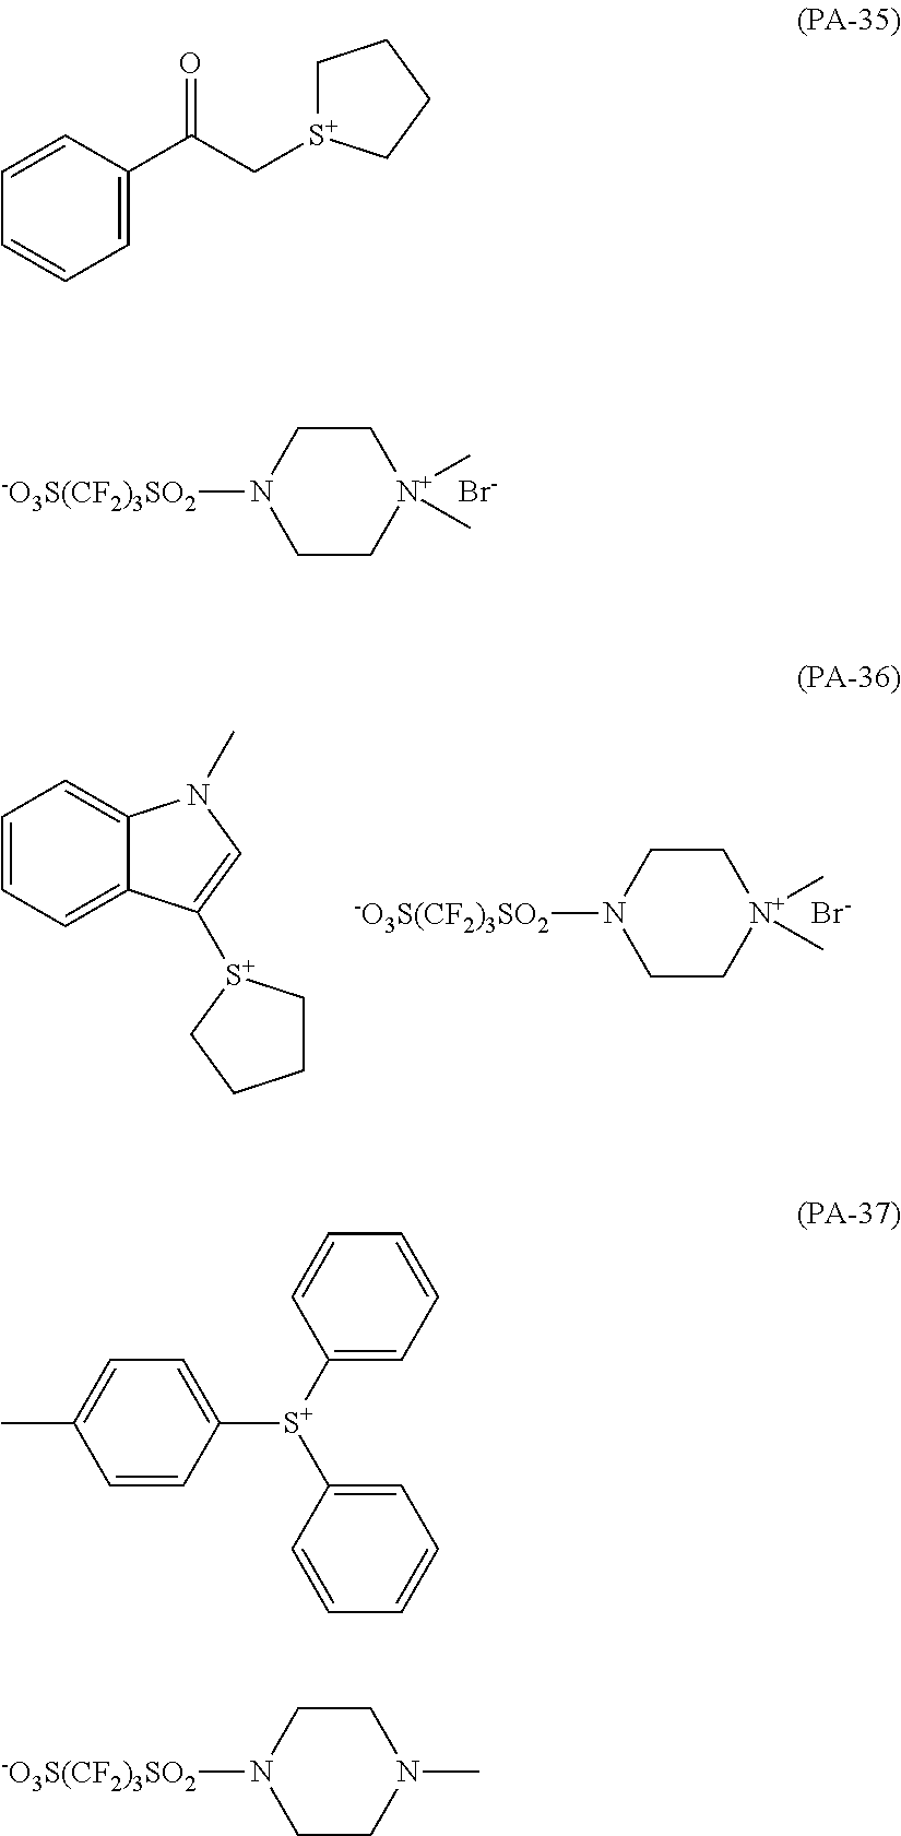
C1CN([-O3S(CF2)3SO2])CC[N+]1(C)C.[Br-].C1=CC=C2C(=C1)N(C)C=C2[S+]1CCCC1.C1CN([-O3S(CF2)3SO2])CC[N+]1(C)C.[Br-].C1=C(C(C[S+]2CCCC2)=O)C=CC=C1.C1=CC([S+](C2=CC=CC=C2)C2=CC=CC=C2)=CC=C1C.C1CN([-O3S(CF2)3SO2])CCN1C
